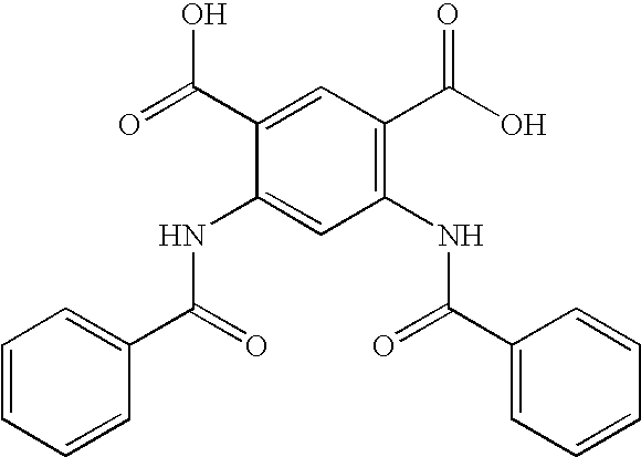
C1=CC=CC(C(=O)NC2=CC(NC(C3=CC=CC=C3)=O)=C(C(O)=O)C=C2C(=O)O)=C1
